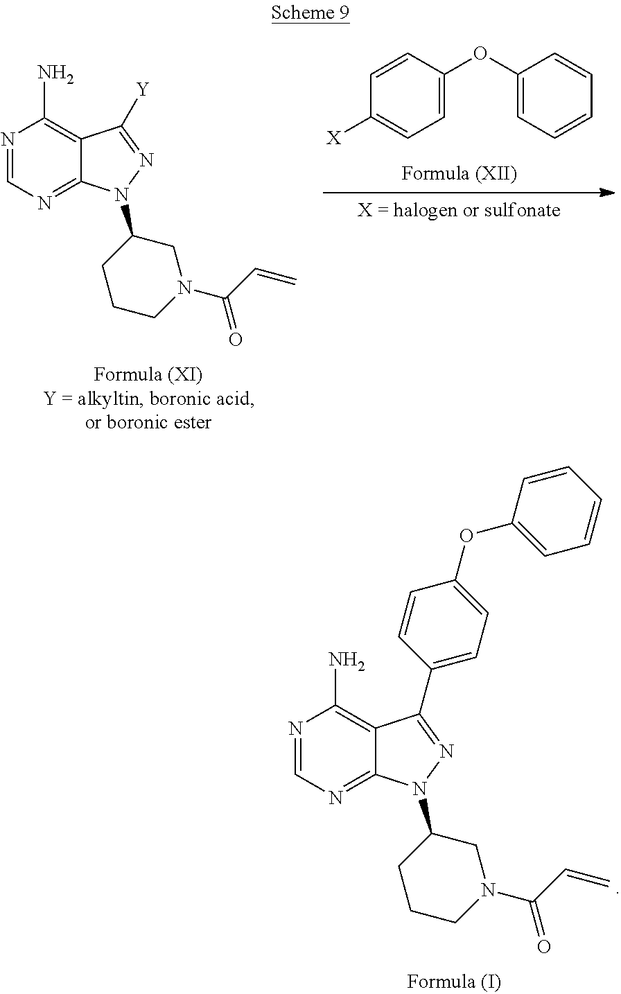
N1=CN=C2C(=C1N)C(C1=CC=C(OC3=CC=CC=C3)C=C1)=NN2C1CCCN(C(C=C)=O)C1.C1=CC(OC2=CC=CC=C2)=CC=C1[X].N1=CN=C2C(=C1N)C([Y])=NN2C1CCCN(C(C=C)=O)C1
